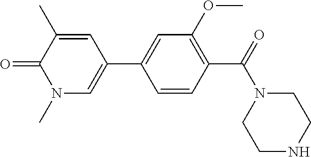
O=C1C(C)=CC(C2=CC(OC)=C(C(N3CCNCC3)=O)C=C2)=CN1C
